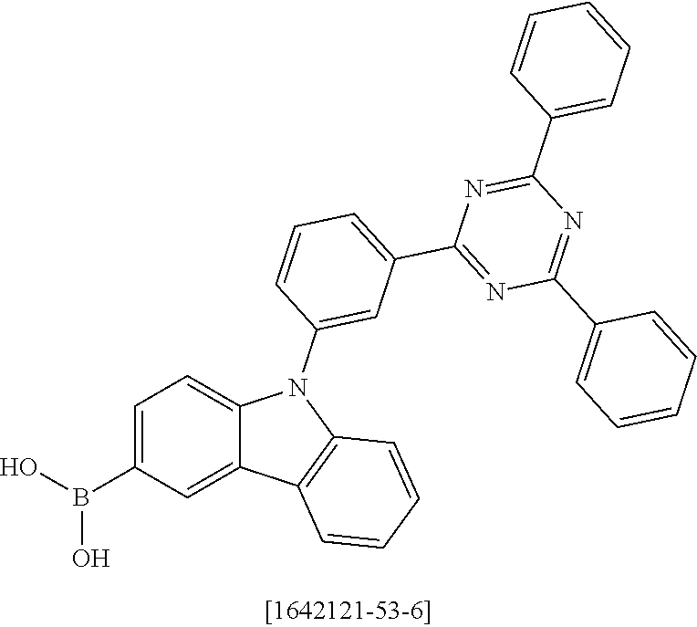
C1=C(B(O)O)C=C2C(=C1)N(C1=CC(C3=NC(C4=CC=CC=C4)=NC(C4=CC=CC=C4)=N3)=CC=C1)C1=C2C=CC=C1
